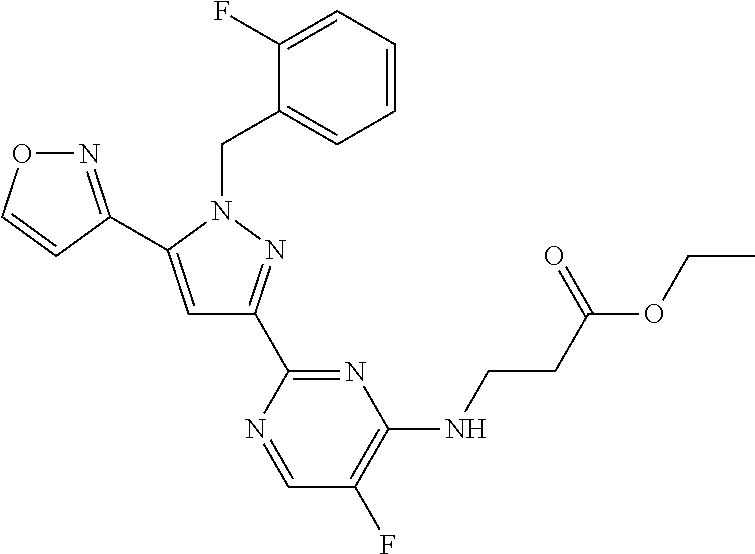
N1=C(C2=CC(C3=NC(NCCC(OCC)=O)=C(F)C=N3)=NN2CC2=CC=CC=C2F)C=CO1
